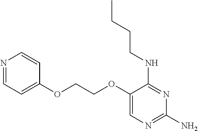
C1(OCCOC2=CN=C(N)N=C2NCCCC)=CC=NC=C1
